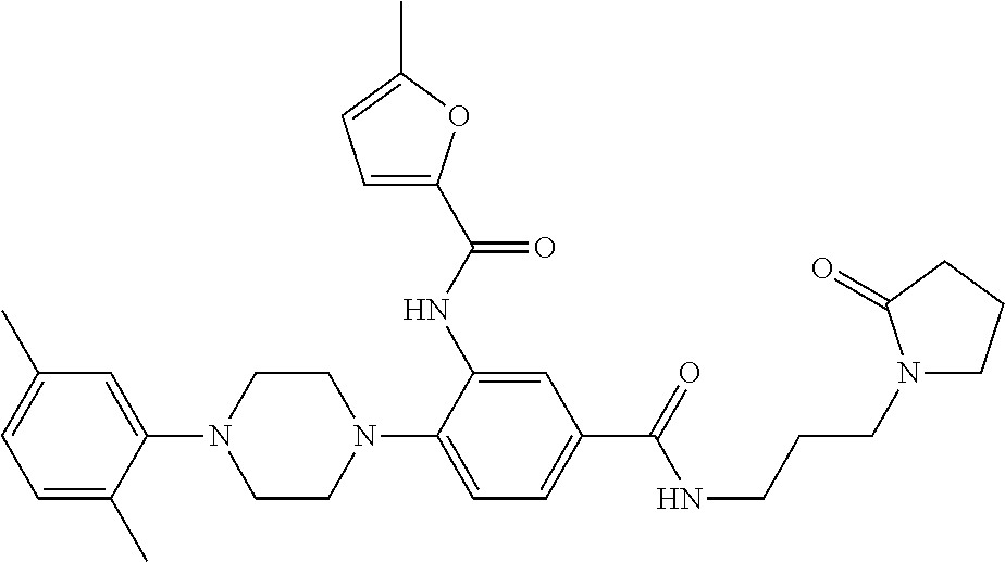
C1(N2CCN(C3=CC=C(C(NCCCN4CCCC4=O)=O)C=C3NC(C3=CC=C(C)O3)=O)CC2)=CC(C)=CC=C1C
